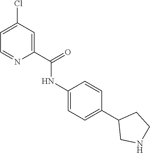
C1(NC(C2=CC(Cl)=CC=N2)=O)=CC=C(C2CNCC2)C=C1
